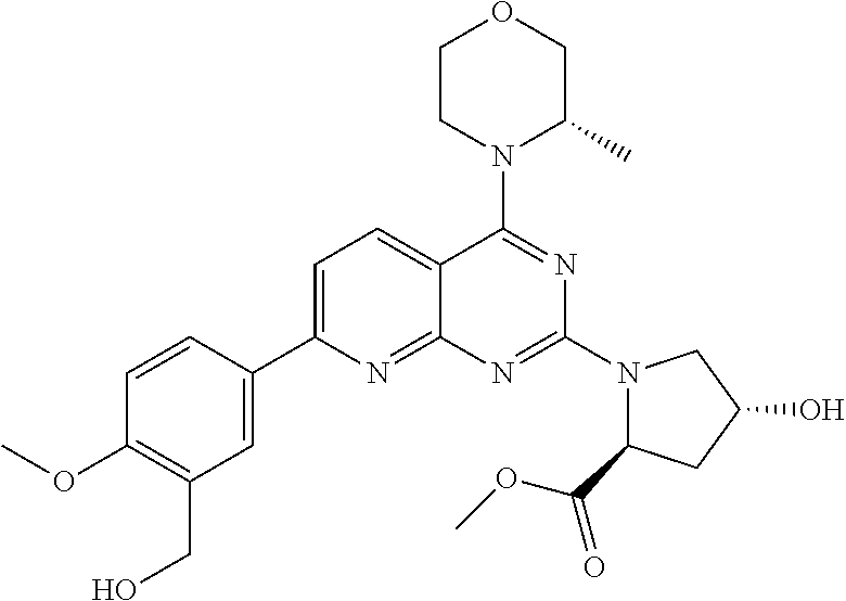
C1=C(C2=CC(CO)=C(OC)C=C2)N=C2C(=C1)C(N1C(C)COCC1)=NC(N1C(C(OC)=O)CC(O)C1)=N2
